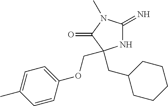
N1C(=N)N(C)C(=O)C1(COC1=CC=C(C)C=C1)CC1CCCCC1
